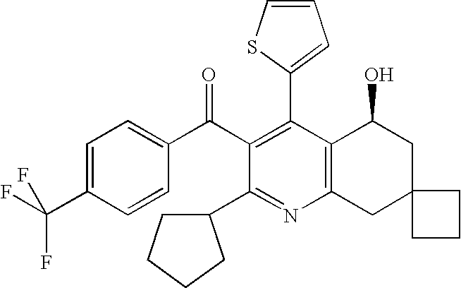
C1(C2=C(C(C3=CC=C(C(F)(F)F)C=C3)=O)C(C3CCCC3)=NC3=C2C(O)CC2(C3)CCC2)=CC=CS1
